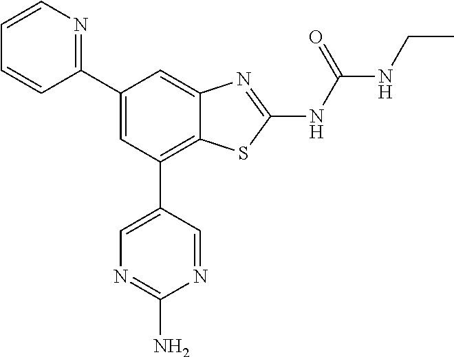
C1(C2=CC(C3=CN=C(N)N=C3)=C3C(=C2)N=C(NC(NCC)=O)S3)=NC=CC=C1
